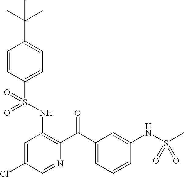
O=S(NC1=C(C(=O)C2=CC=CC(NS(C)(=O)=O)=C2)N=CC(Cl)=C1)(=O)C1=CC=C(C(C)(C)C)C=C1
